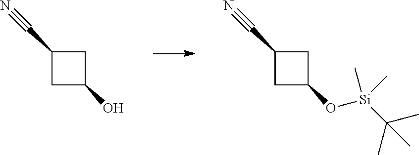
C1C(O[Si](C(C)(C)C)(C)C)CC1C#N.C1C(O)CC1C#N
